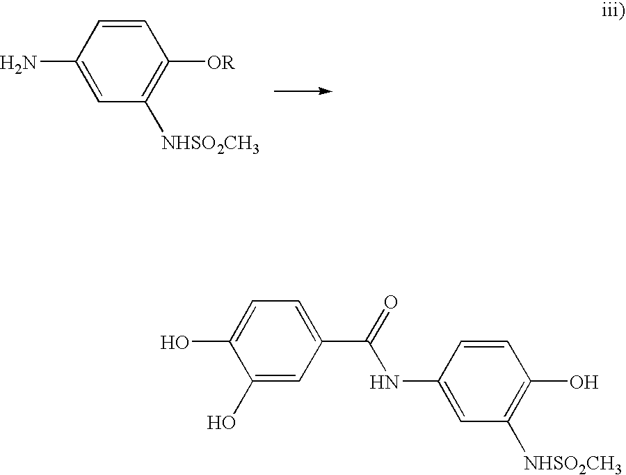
C1=CC(N)=CC([NHSO2CH3])=C1[OR].C1(O)=CC(C(=O)NC2=CC([NHSO2CH3])=C(O)C=C2)=CC=C1O
